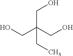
OCC(CO)(CO)CC
